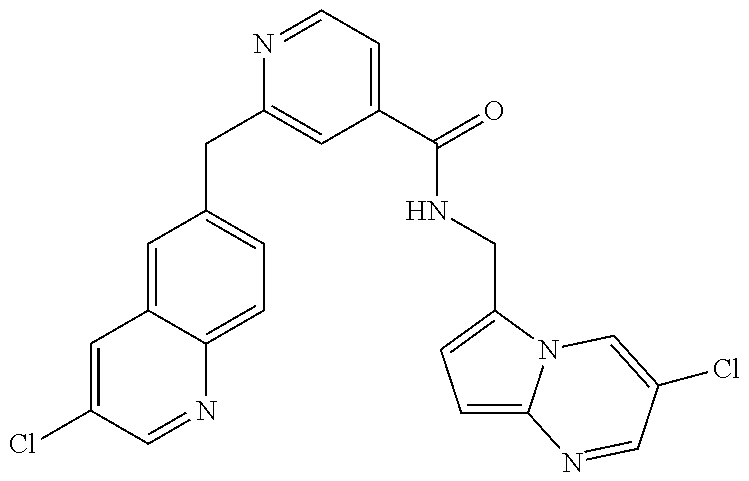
C1=C(Cl)C=NC2=CC=C(CC3=CC(C(NCC4=CC=C5N4C=C(Cl)C=N5)=O)=CC=N3)C=C12
